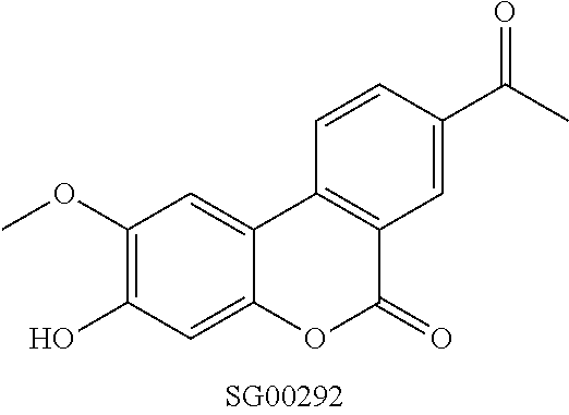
OC1=C(OC)C=C2C(=C1)OC(=O)C1=C2C=CC(C(C)=O)=C1
